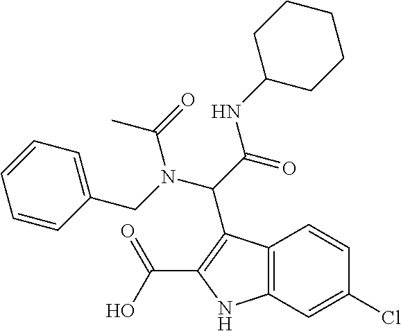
C12=C(C=C(Cl)C=C1)NC(C(O)=O)=C2C(C(=O)NC1CCCCC1)N(CC1=CC=CC=C1)C(=O)C
